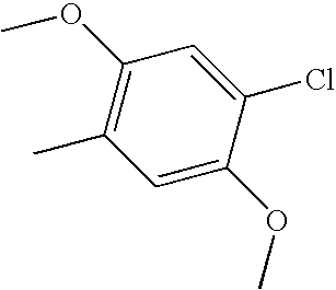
C1(OC)=C(C)C=C(OC)C(Cl)=C1
